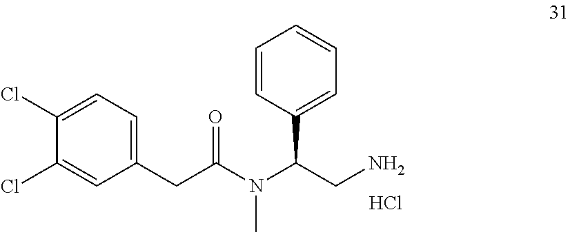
C1(Cl)=CC=C(CC(N(C(CN)C2=CC=CC=C2)C)=O)C=C1Cl.Cl
